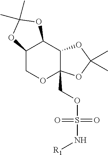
C12COC3(COS(=O)(=O)N[R1])C(C1OC(C)(C)O2)OC(C)(C)O3
